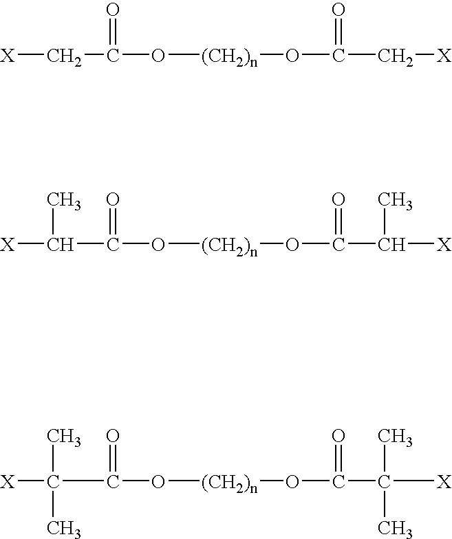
[X]CC(O[(CH2)n]OC(C[X])=O)=O.[X]C(C(O[(CH2)n]OC(C([X])C)=O)=O)C.[X]C(C(O[(CH2)n]OC(C([X])(C)C)=O)=O)(C)C
